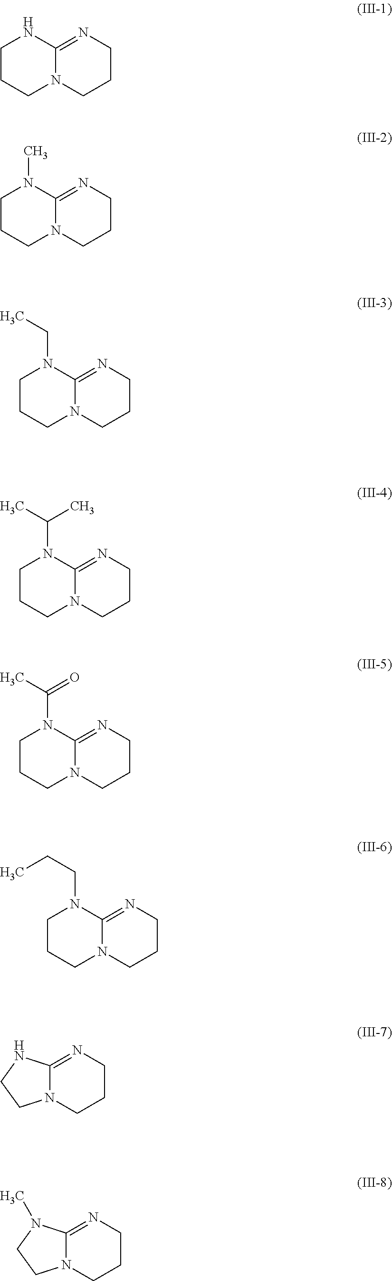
C12=NCCCN1CCCN2.C12=NCCCN1CCCN2C.C12=NCCCN1CCCN2CC.C12=NCCCN1CCCN2C(C)C.C12=NCCCN1CCCN2C(C)=O.C12=NCCCN1CCCN2CCC.C12=NCCCN1CCN2.C12=NCCCN1CCN2C
